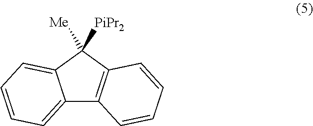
C12=CC=CC=C1C([Me])([PiPr2])C1=C2C=CC=C1
